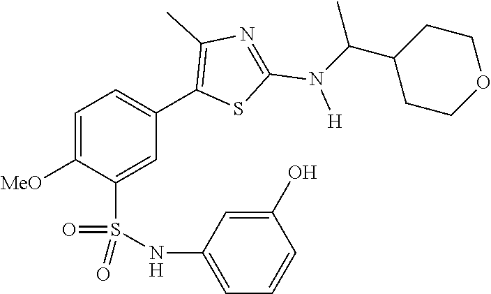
C1=C([MeO])C(S(NC2=CC=CC(O)=C2)(=O)=O)=CC(C2=C(C)N=C(N([H])C(C3CCOCC3)C)S2)=C1
